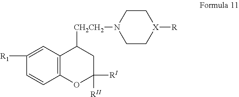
C12=C(C=C([R1])C=C1)C([CH2CH2]N1CC[X]([R])CC1)CC([RI])([RII])O2
